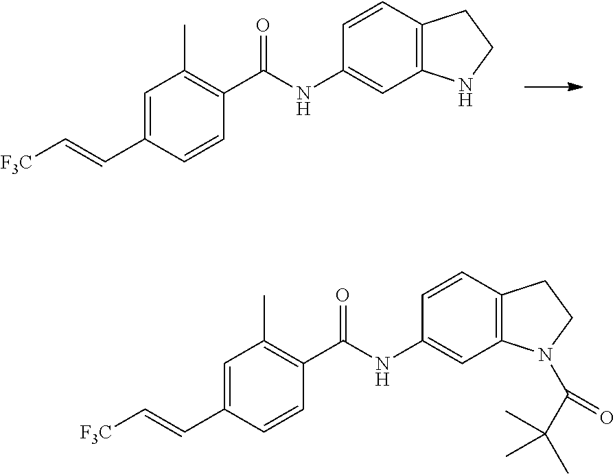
C1=CC(C(NC2=CC3=C(C=C2)CCN3)=O)=C(C)C=C1C=C[F3C].C1=CC(C(NC2=CC3=C(C=C2)CCN3C(C(C)(C)C)=O)=O)=C(C)C=C1C=C[F3C]
